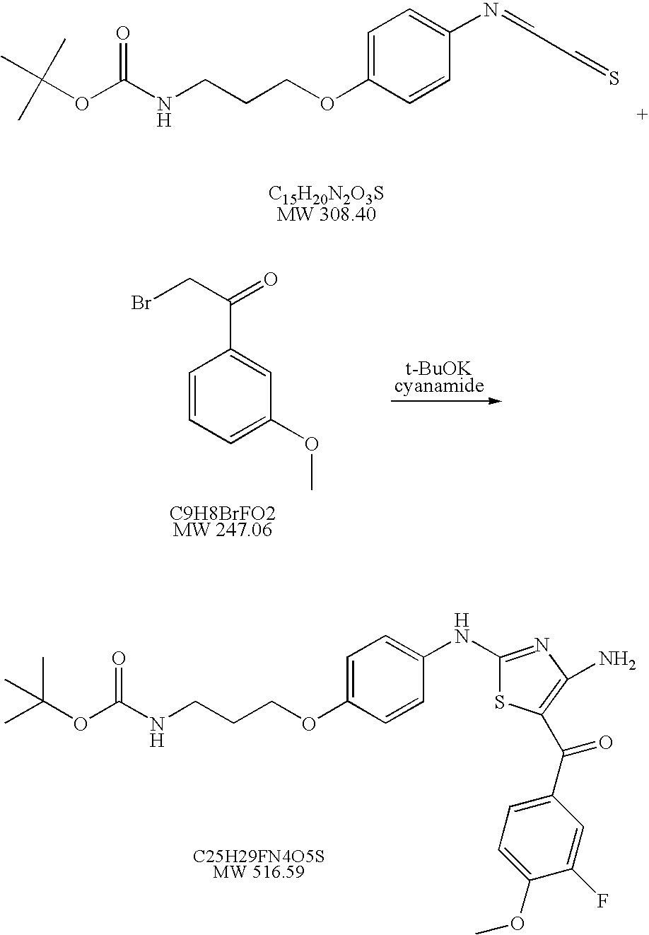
N(CCCOC1=CC=C(N=CC=S)C=C1)C(OC(C)(C)C)=O.C1=CC=C(OC)C=C1C(=O)CBr.C1(NC2=CC=C(OCCCNC(OC(C)(C)C)=O)C=C2)=NC(N)=C(C(C2=CC=C(OC)C(F)=C2)=O)S1
